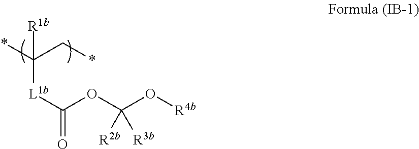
[L1b](C(*)(C*)[R1b])C(=O)OC(O[R4b])([R2b])[R3b]
